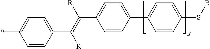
C1=CC(C2=CC=C(SB)C=C2)=CC=C1C(=C(C1=CC=C(*)C=C1)[R])[R]
